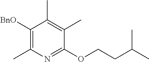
C1(OCCC(C)C)=NC(C)=C([BnO])C(C)=C1C
